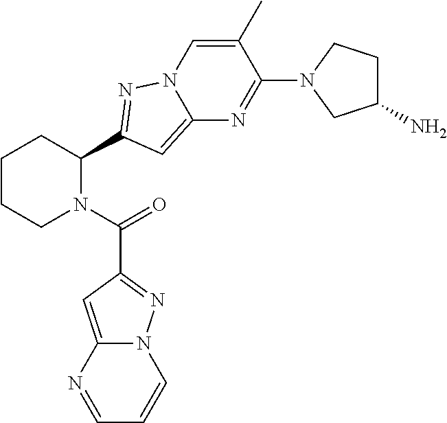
C1CCN(C(=O)C2=NN3C(=C2)N=CC=C3)C(C2=NN3C=C(C)C(N4CC(N)CC4)=NC3=C2)C1
